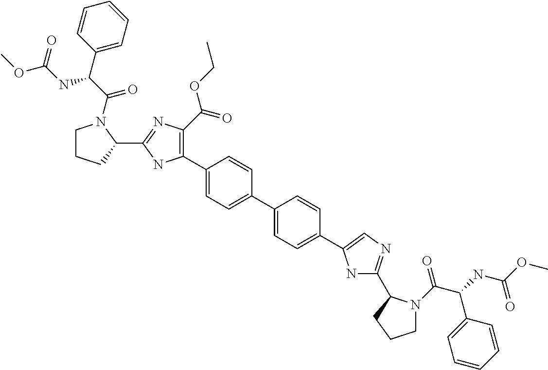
C1CCC(C2=NC(C(OCC)=O)=C(C3=CC=C(C4=CC=C(C5=CN=C(C6N(C(C(NC(OC)=O)C7=CC=CC=C7)=O)CCC6)N5)C=C4)C=C3)N2)N1C(C(NC(OC)=O)C1=CC=CC=C1)=O
